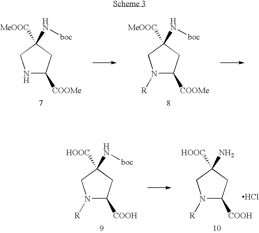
N1C([COOMe])CC(N[boc])([MeOOC])C1.N1([R])C([COOMe])CC(N[boc])([MeOOC])C1.N1([R])C([COOH])CC(N[boc])([HOOC])C1.N1([R])C([COOH])CC(N)([HOOC])C1.Cl
